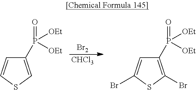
C1(P(=O)([OEt])[OEt])=CSC=C1.[Br2].[CHCl3].C1(P(=O)([OEt])[OEt])=C(Br)SC(Br)=C1
